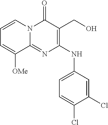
C1(Cl)=CC(NC2=C(CO)C(=O)N3C(=N2)C([OMe])=CC=C3)=CC=C1Cl
